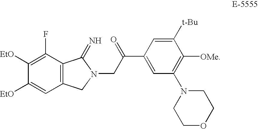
C1([EtO])=C(F)C2=C(C=C1[EtO])CN(CC(C1=CC(N3CCOCC3)=C([OMe])C([t-Bu])=C1)=O)C2=N
